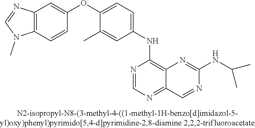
C12=C(C=CC(OC3=CC=C(NC4=C5C(=NC=N4)C=NC(NC(C)C)=N5)C=C3C)=C1)N(C)C=N2
